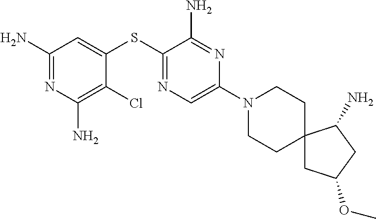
C1=C(SC2=NC=C(N3CCC4(CC3)CC(OC)CC4N)N=C2N)C(Cl)=C(N)N=C1N
